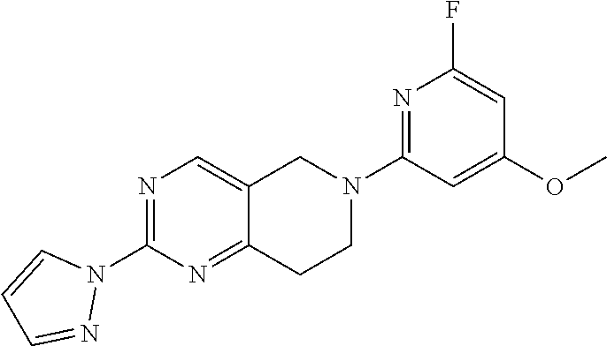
N1=C(N2C=CC=N2)N=C2C(=C1)CN(C1=NC(F)=CC(OC)=C1)CC2
